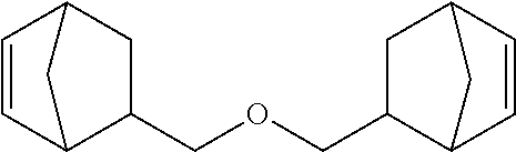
C1(COCC2C3C=CC(C2)C3)CC2C=CC1C2
